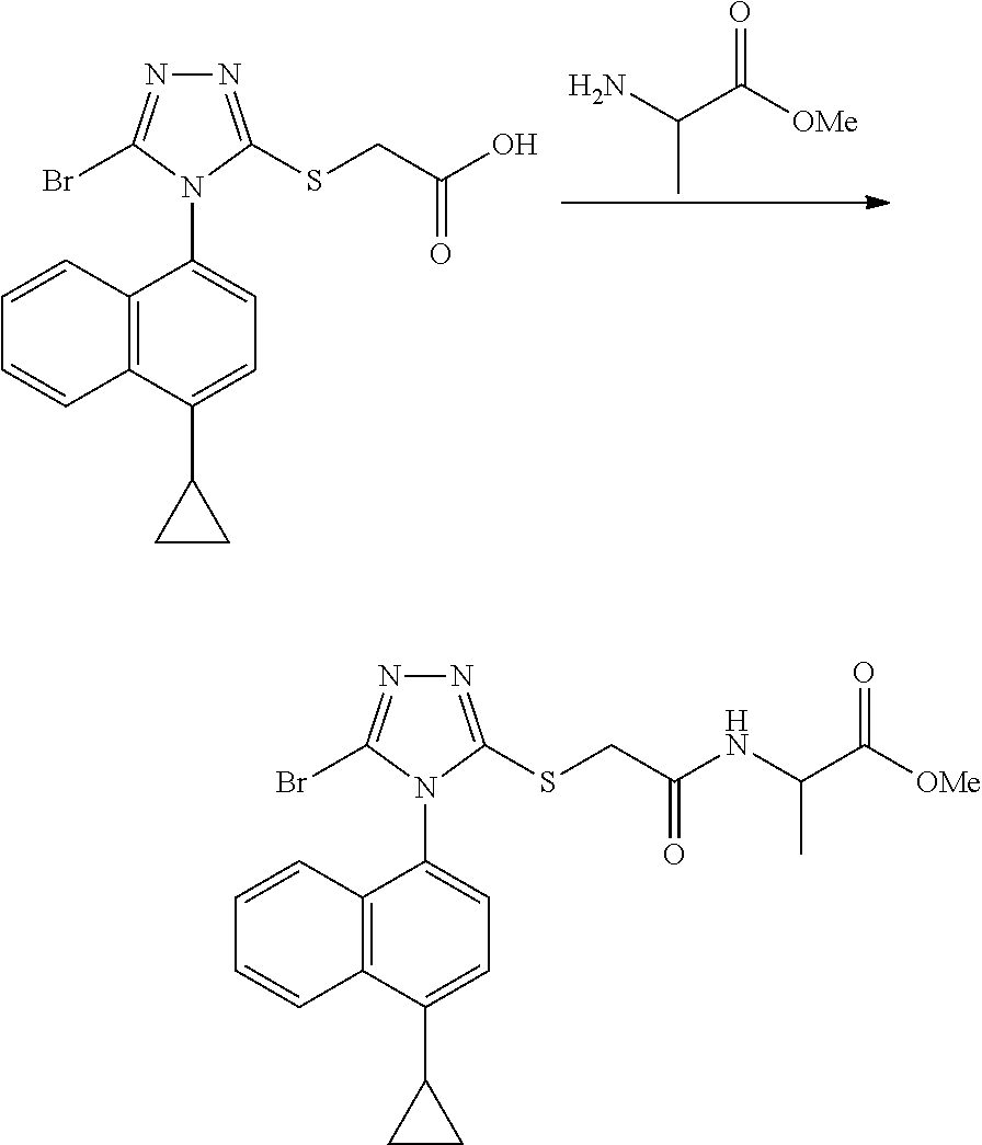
C12=C(C(C3CC3)=CC=C1N1C(SCC(O)=O)=NN=C1Br)C=CC=C2.O=C(C(C)N)[OMe].C12=C(C(C3CC3)=CC=C1N1C(SCC(NC(C([OMe])=O)C)=O)=NN=C1Br)C=CC=C2
